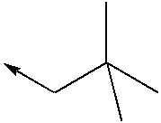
C(C(C)(C)C)->C
